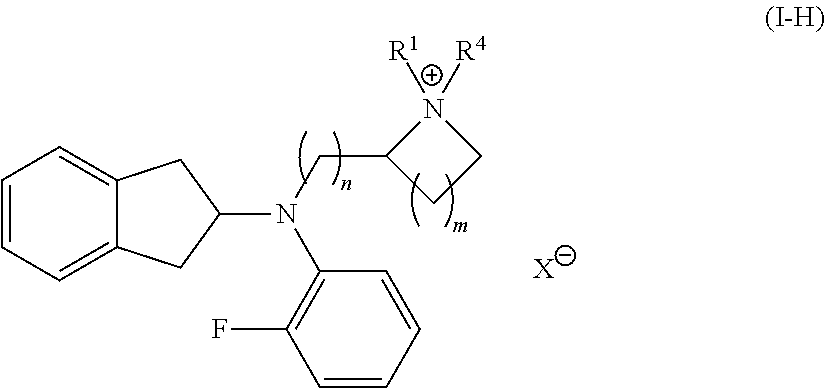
[X].C1=CC=C2C(=C1)CC(N(CC1CC[N+]1([R1])[R4])C1=C(F)C=CC=C1)C2
